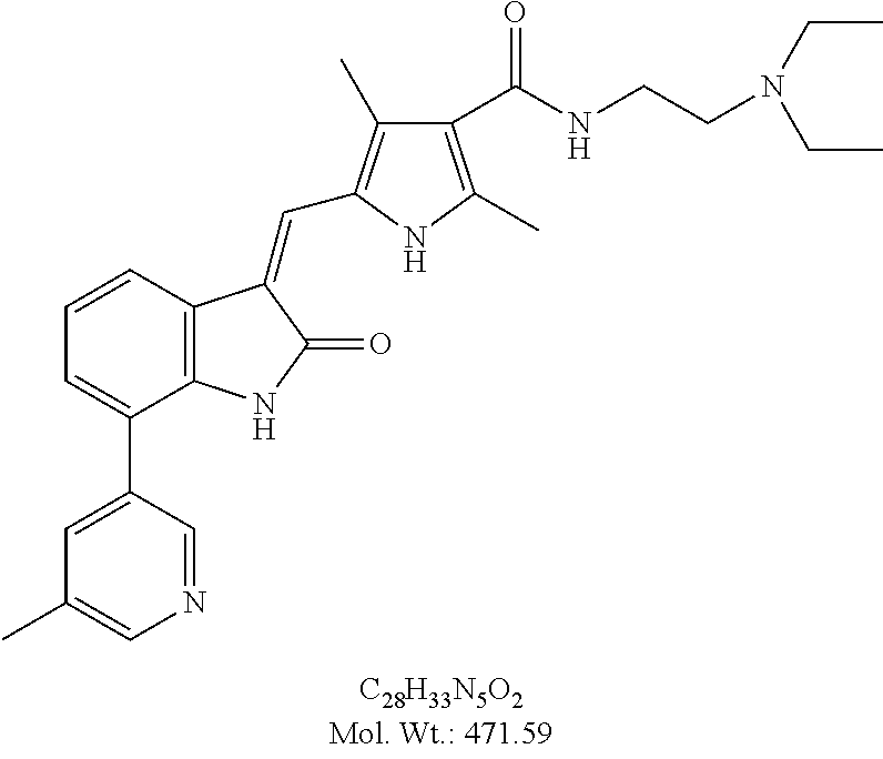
C1=CC2=C(C(C3=CC(C)=CN=C3)=C1)NC(=O)C2=CC1=C(C)C(C(NCCN(CC)CC)=O)=C(C)N1
